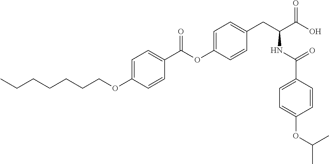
C1=C(OCCCCCCC)C=CC(C(OC2=CC=C(CC(C(O)=O)NC(C3=CC=C(OC(C)C)C=C3)=O)C=C2)=O)=C1
